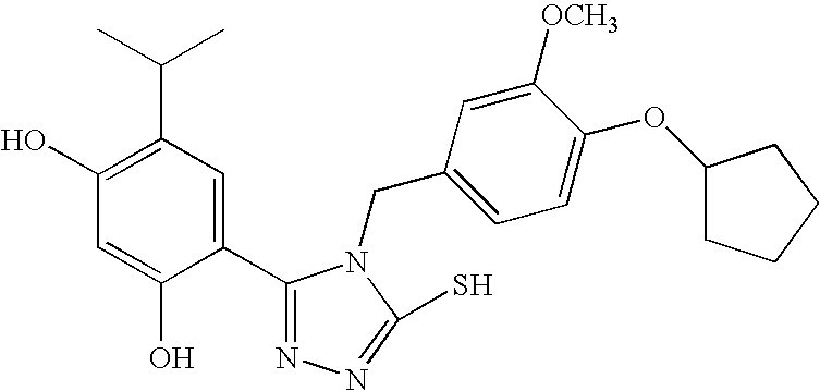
C1(O)=C(C(C)C)C=C(C2=NN=C(S)N2CC2=CC=C(OC3CCCC3)C([OCH3])=C2)C(O)=C1
